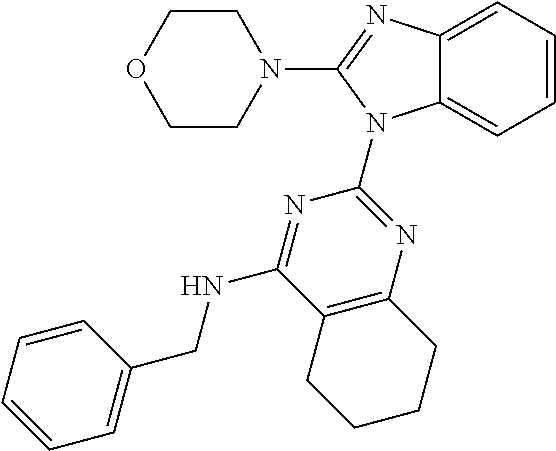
C12=CC=CC=C1N(C1=NC3=C(C(NCC4=CC=CC=C4)=N1)CCCC3)C(N1CCOCC1)=N2
